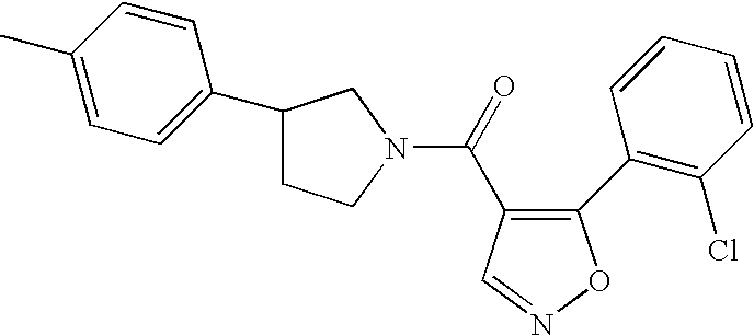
O=C(C1=C(C2=C(Cl)C=CC=C2)ON=C1)N1CCC(C2=CC=C(C)C=C2)C1
